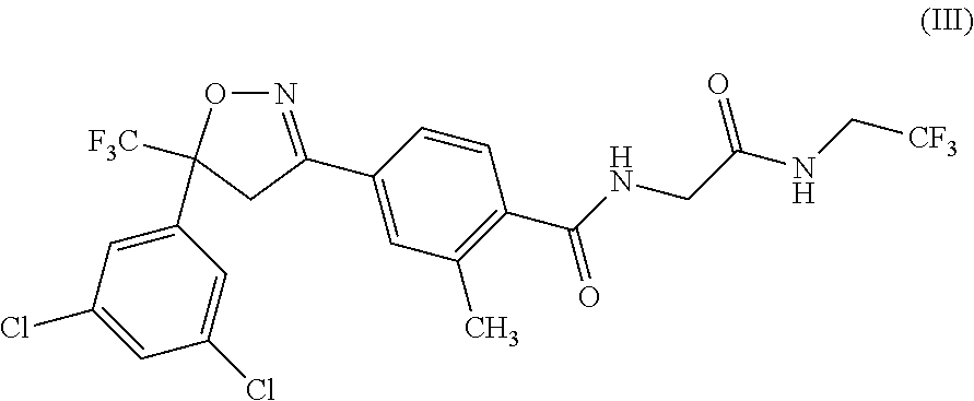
N1=C(C2=CC(C)=C(C(NCC(NC[CF3])=O)=O)C=C2)CC(C2=CC(Cl)=CC(Cl)=C2)([F3C])O1
